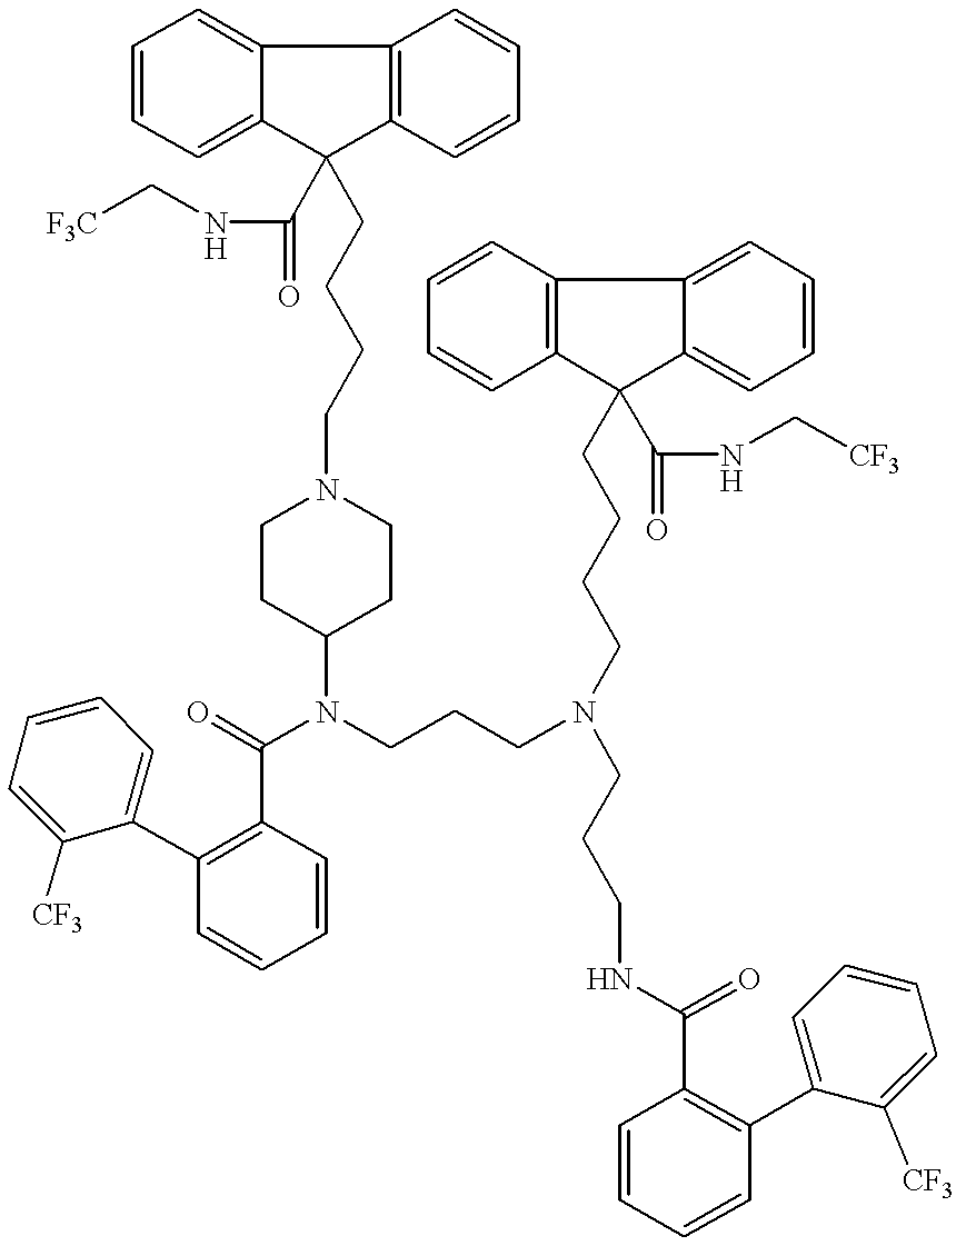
C12=C(C=CC=C1)C(C(NC[F3C])=O)(CCCCN1CCC(N(CCCN(CCCCC3(C(NC[CF3])=O)C4=C(C=CC=C4)C4=CC=CC=C43)CCCNC(=O)C3=C(C4=CC=CC=C4[CF3])C=CC=C3)C(C3=C(C4=CC=CC=C4[CF3])C=CC=C3)=O)CC1)C1=CC=CC=C21
